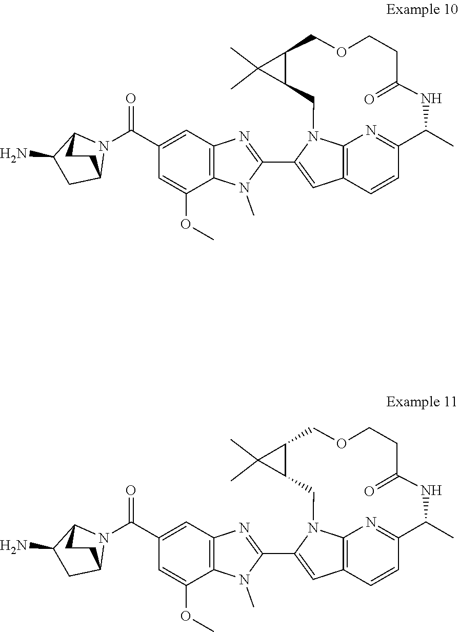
C12=C3C=CC(=N1)C(C)NC(=O)CCOCC1C(CN2C(C2=NC4=C(N2C)C(OC)=CC(C(N2C5C(N)CC2CC5)=O)=C4)=C3)C1(C)C.C12=C3C=CC(=N1)C(C)NC(=O)CCOCC1C(CN2C(C2=NC4=C(N2C)C(OC)=CC(C(N2C5C(N)CC2CC5)=O)=C4)=C3)C1(C)C
